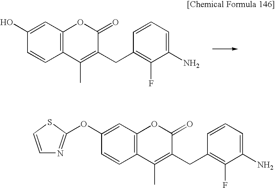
C1(O)=CC2=C(C=C1)C(C)=C(CC1=C(F)C(N)=CC=C1)C(=O)O2.O(C1=CC2=C(C=C1)C(C)=C(CC1=C(F)C(N)=CC=C1)C(=O)O2)C1=NC=CS1
